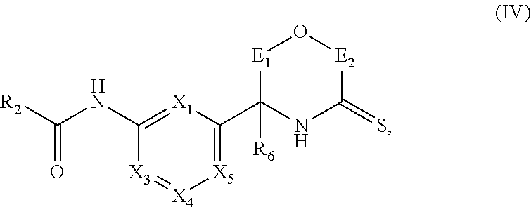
[X3]1=[X4][X5]=C(C2([R6])NC(=S)[E2]O[E1]2)[X1]=C1NC([R2])=O
